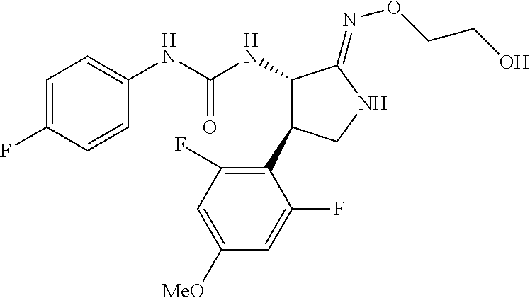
C1=C(F)C=CC(NC(NC2C(=NOCCO)NCC2C2=C(F)C=C([OMe])C=C2F)=O)=C1
